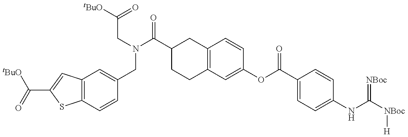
[tBuO]C(=O)C1=CC2=C(S1)C=CC(CN(C(C1CCC3=C(C1)C=CC(OC(C1=CC=C(NC([NBoc][H])=[NBoc])C=C1)=O)=C3)=O)CC([tBuO])=O)=C2
